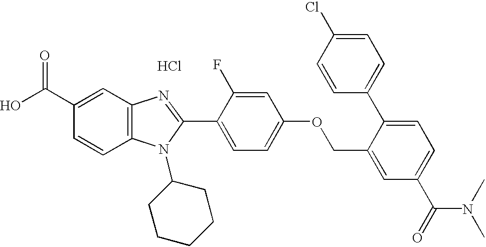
Cl.OC(C1=CC2=C(C=C1)N(C1CCCCC1)C(C1=CC=C(OCC3=CC(C(N(C)C)=O)=CC=C3C3=CC=C(Cl)C=C3)C=C1F)=N2)=O
